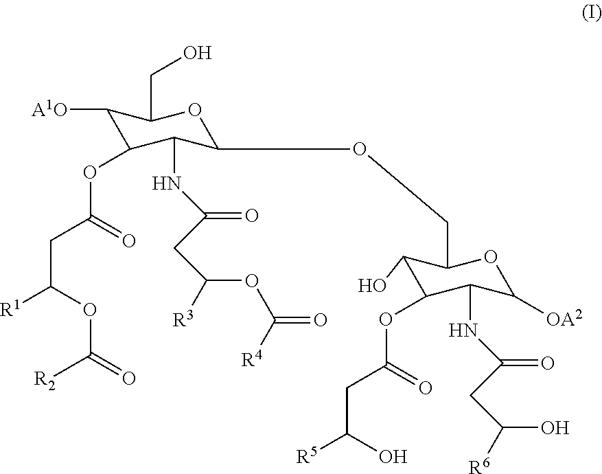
C1(O)C(OC(=O)CC([R5])O)C(NC(CC([R6])O)=O)C([OA2])OC1COC1C(NC(CC([R3])OC(=O)[R4])=O)C(OC(=O)CC([R1])OC([R2])=O)C([A1O])C(CO)O1
